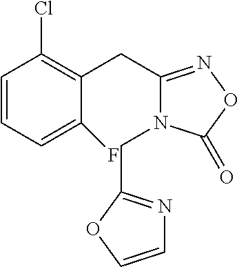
C1=CC=C(F)C(CC2=NOC(=O)N2CC2=NC=CO2)=C1Cl
